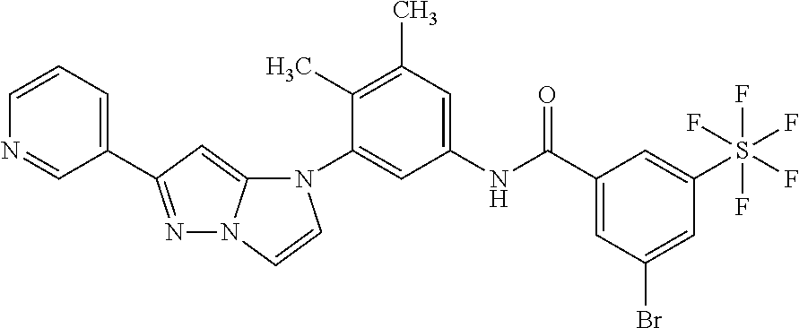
N1=C(C2=CC=CN=C2)C=C2N1C=CN2C1=CC(NC(C2=CC(Br)=CC(S(F)(F)(F)(F)F)=C2)=O)=CC(C)=C1C
